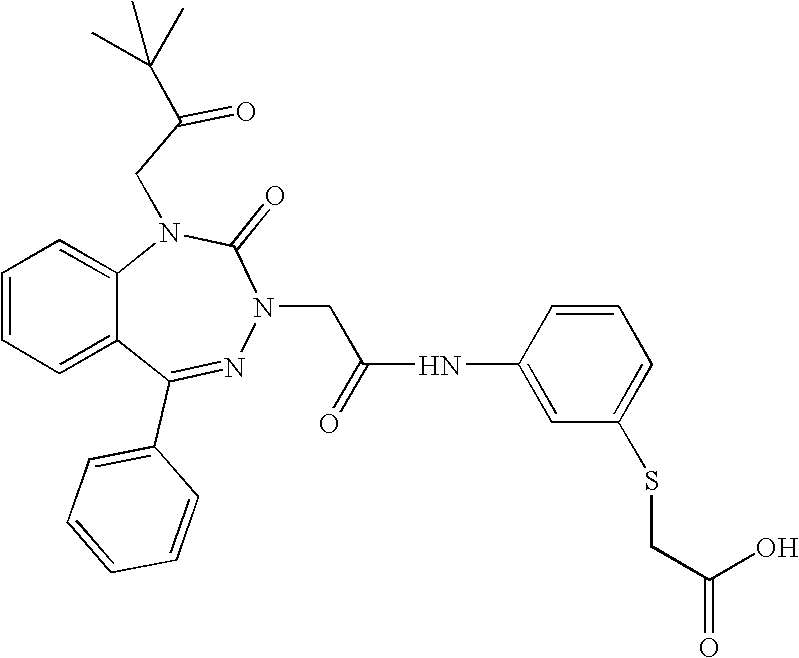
C1=CC=C2C(=C1)N(CC(=O)C(C)(C)C)C(=O)N(CC(NC1=CC(SCC(O)=O)=CC=C1)=O)N=C2C1=CC=CC=C1
